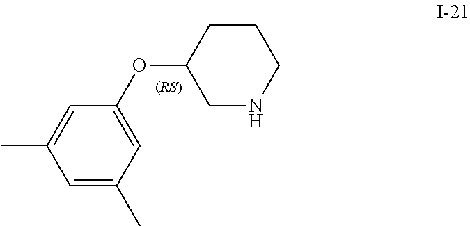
O(C1CNCCC1)C1=CC(C)=CC(C)=C1
